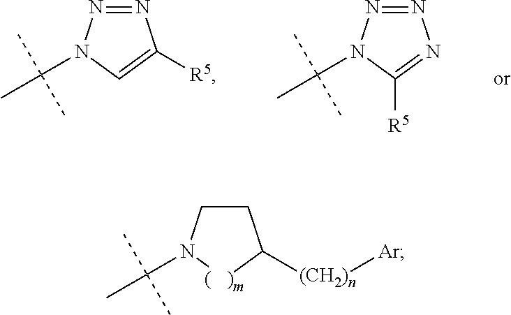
N1=NN(C(C)(C)C)C=C1[R5].N1=NN(C(C)(C)C)C([R5])=N1.C1CN(C(C)(C)C)[(   )m]C1[(CH2)n][Ar]
